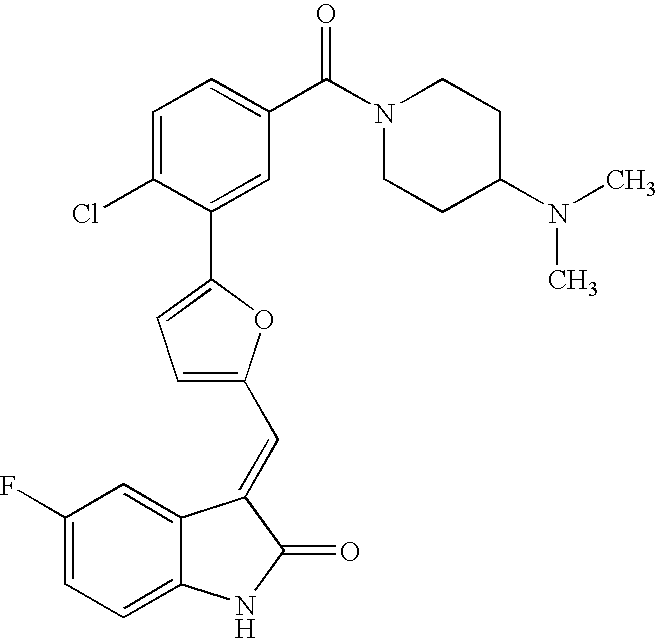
C1(F)=CC=C2C(=C1)C(=CC1=CC=C(C3=CC(C(N4CCC(N(C)C)CC4)=O)=CC=C3Cl)O1)C(=O)N2
